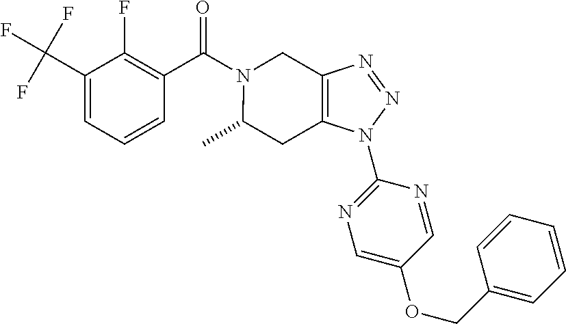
C1(C(F)(F)F)=CC=CC(C(N2C(C)CC3=C(C2)N=NN3C2=NC=C(OCC3=CC=CC=C3)C=N2)=O)=C1F
